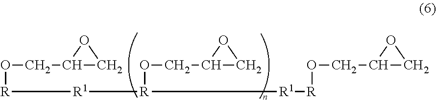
O([R][R1][R](OCC1CO1)[R1][R]OCC1CO1)CC1CO1
